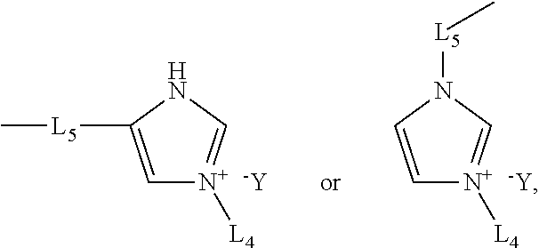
C1=C([L5]C)NC=[N+]1[L4].[-Y].C1=CN([L5]C)C=[N+]1[L4].[-Y]
